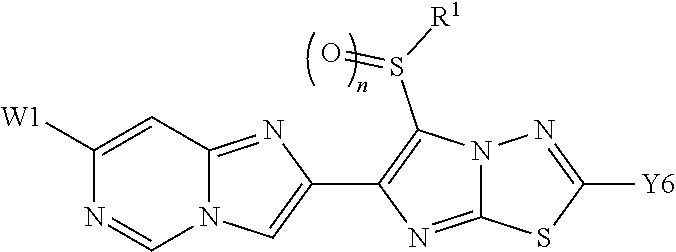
C1([W1])=CC2=NC(C3=C(S([R1])=O)N4C(=N3)SC([Y6])=N4)=CN2C=N1
